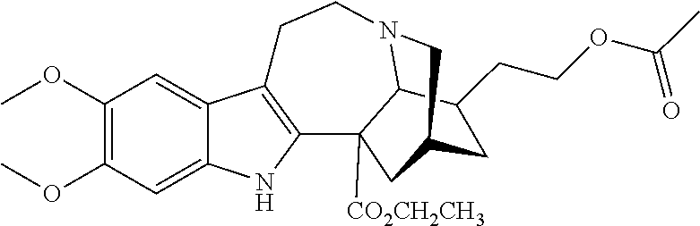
C1(OC)=C(OC)C=C2C(=C1)C1=C(N2)C2([CO2CH2CH3])C3N(CC1)CC(C2)CC3CCOC(C)=O
